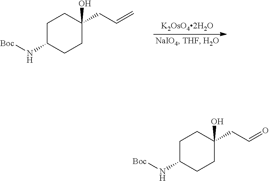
C1C(N[Boc])CCC(O)(CC=C)C1.C1C(N[Boc])CCC(O)(CC=O)C1
